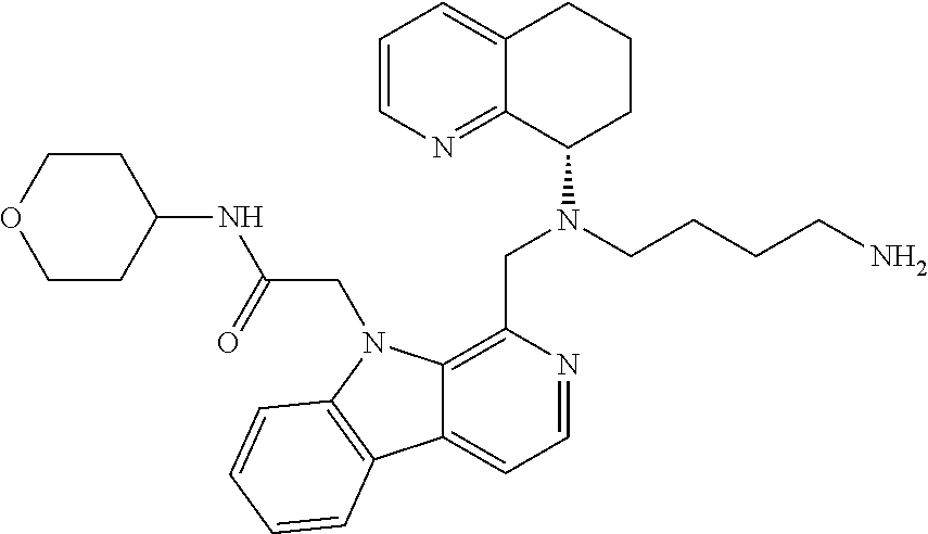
C1=CN=C2C(=C1)CCCC2N(CCCCN)CC1=C2C(=CC=N1)C1=C(N2CC(=O)NC2CCOCC2)C=CC=C1
